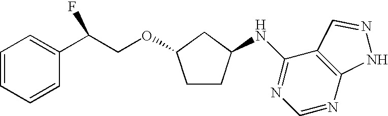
C1=CC=CC(C(COC2CCC(NC3=NC=NC4=C3C=NN4)C2)F)=C1
